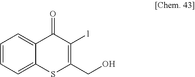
C1=CC=C2C(=C1)C(=O)C([l])=C(CO)S2
